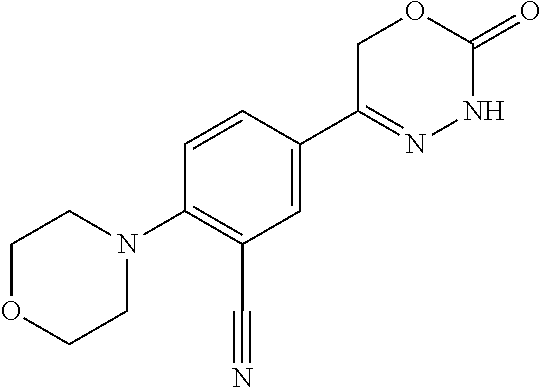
N1(C2=C(C#N)C=C(C3=NNC(=O)OC3)C=C2)CCOCC1
